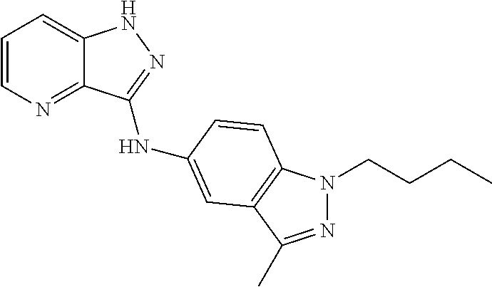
C1=CN=C2C(=C1)NN=C2NC1=CC2=C(N(CCCC)N=C2C)C=C1
